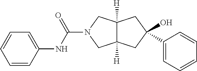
OC1(C2=CC=CC=C2)CC2([H])C([H])(CN(C(NC3=CC=CC=C3)=O)C2)C1
